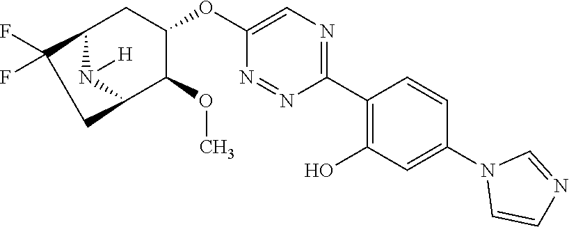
C1(C2=C(O)C=C(N3C=CN=C3)C=C2)=NC=C(OC2CC3N([H])C(C2OC)CC3(F)F)N=N1
